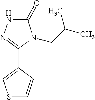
C1(C2=NNC(=O)N2CC(C)C)=CSC=C1
